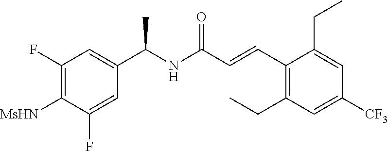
C1(F)=C([MsHN])C(F)=CC(C(NC(C=CC2=C(CC)C=C([CF3])C=C2CC)=O)C)=C1
